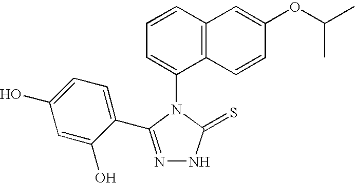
C1(N2C(=S)NN=C2C2=CC=C(O)C=C2O)=CC=CC2=C1C=CC(OC(C)C)=C2
